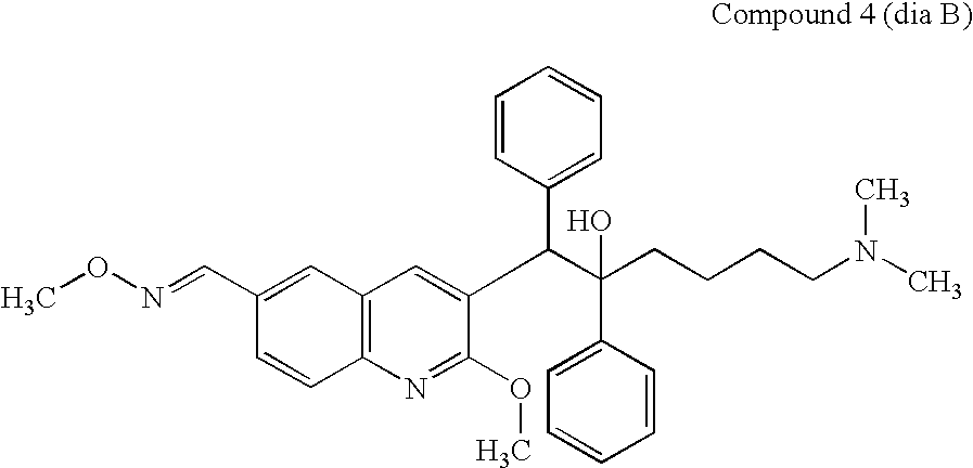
C12=C(N=C(OC)C(C(C(CCCCN(C)C)(O)C3=CC=CC=C3)C3=CC=CC=C3)=C1)C=CC(C=NOC)=C2
